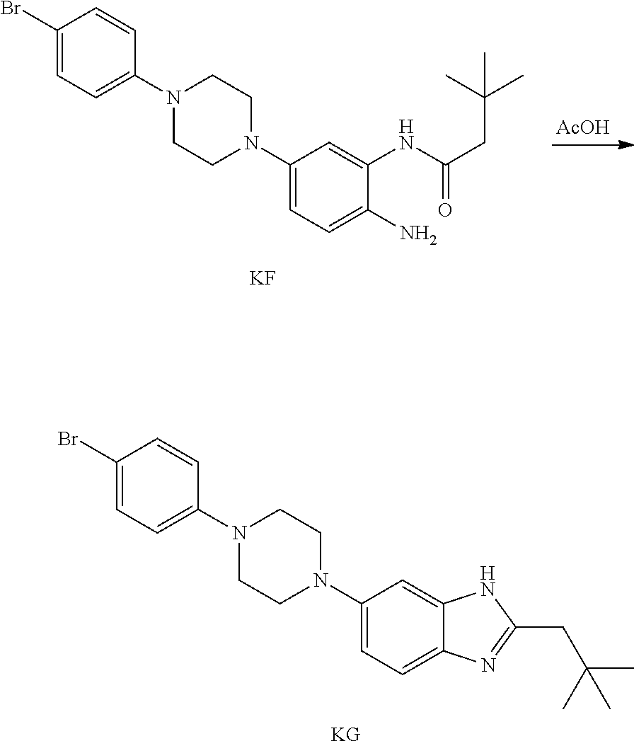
C1(Br)=CC=C(N2CCN(C3=CC=C(N)C(NC(CC(C)(C)C)=O)=C3)CC2)C=C1.[KF].[AcOH].C1(Br)=CC=C(N2CCN(C3=CC=C4C(=C3)NC(CC(C)(C)C)=N4)CC2)C=C1.[KG]
